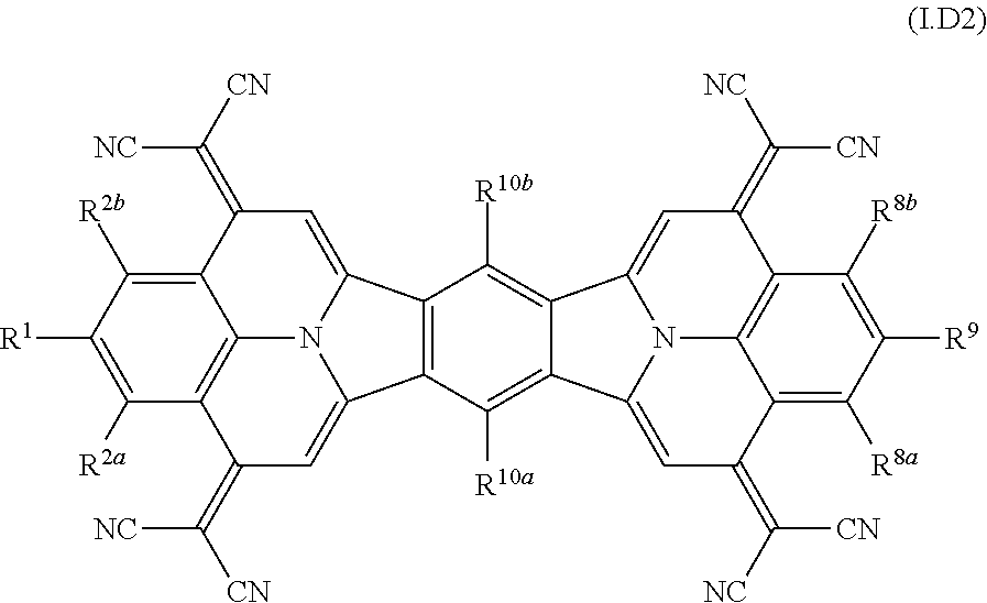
C12=C(C([R10a])=C3C(=C1[R10b])C1=CC(=C([NC])[CN])C4=C5C(=C([R8a])C([R9])=C4[R8b])C(=C([NC])[CN])C=C3N51)C1=CC(=C([CN])[NC])C3=C4C(=C([R2b])C([R1])=C3[R2a])C(=C([CN])[NC])C=C2N41
